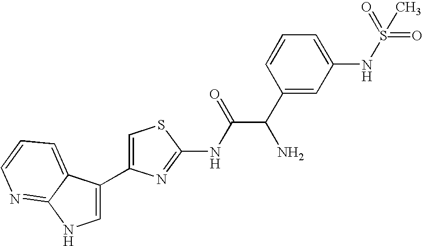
C1=C(C2=CNC3=NC=CC=C23)N=C(NC(=O)C(C2=CC(NS(=O)(=O)C)=CC=C2)N)S1
